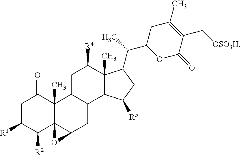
C1C([R1])C([R2])C23C(C)(C1=O)C1C(CC2O3)C2C(C)(C([R4])C1)C(C(C1OC(=O)C(C[OSO3H])=C(C)C1)C)CC2[R5]
